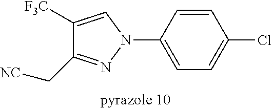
C1(N2C=C([F3C])C(C[NC])=N2)=CC=C(Cl)C=C1
